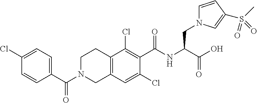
C1=C(C(N2CC3=C(C(Cl)=C(C(NC(CN4C=CC(S(C)(=O)=O)=C4)C(O)=O)=O)C(Cl)=C3)CC2)=O)C=CC(Cl)=C1
